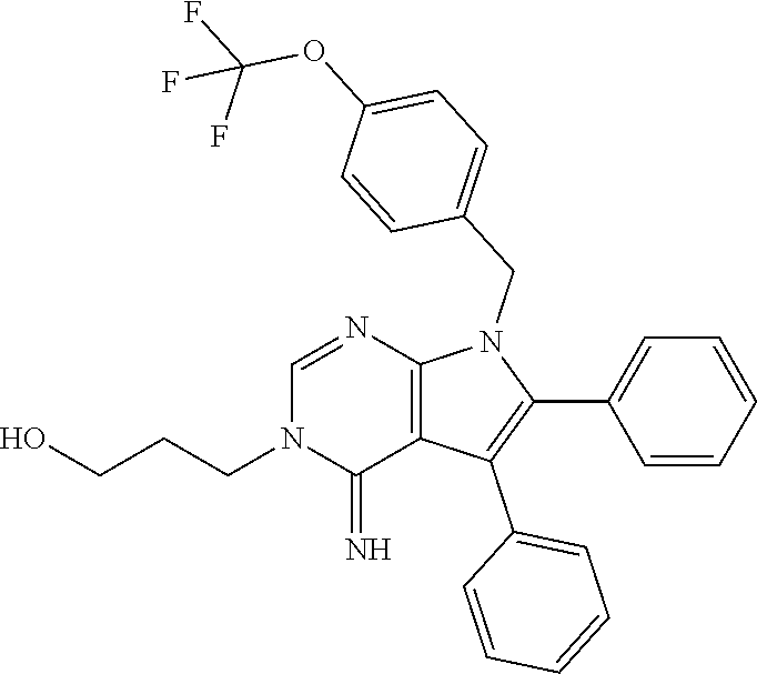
C(CCN1C(=N)C2=C(N=C1)N(CC1=CC=C(OC(F)(F)F)C=C1)C(C1=CC=CC=C1)=C2C1=CC=CC=C1)O
